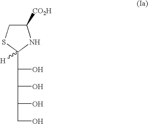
C1([CO2H])CSC([H])(C(O)C(O)C(O)CO)N1
